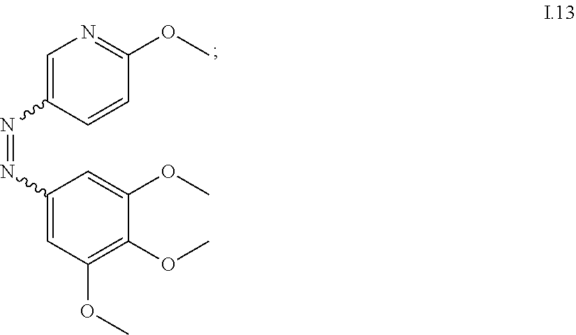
N1=C(OC)C=CC(N=NC2=CC(OC)=C(OC)C(OC)=C2)=C1
